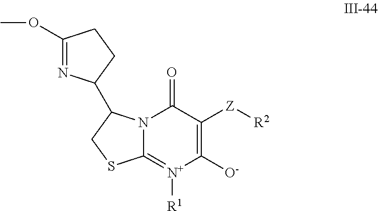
C12=[N+]([R1])C([O-])=C([Z][R2])C(=O)N1C(C1N=C(OC)CC1)CS2
